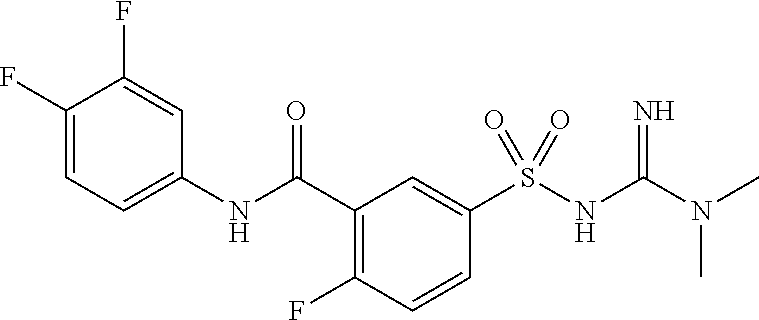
C1(NC(C2=C(F)C=CC(S(NC(=N)N(C)C)(=O)=O)=C2)=O)=CC=C(F)C(F)=C1
